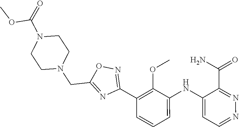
C1=CC=C(NC2=CC=NN=C2C(N)=O)C(OC)=C1C1=NOC(CN2CCN(C(OC)=O)CC2)=N1
